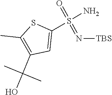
N(=S(=O)(N)C1=CC(C(C)(C)O)=C(C)S1)[TBS]
